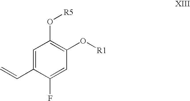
C1=C(C=C)C(F)=CC(O[R1])=C1O[R5]
